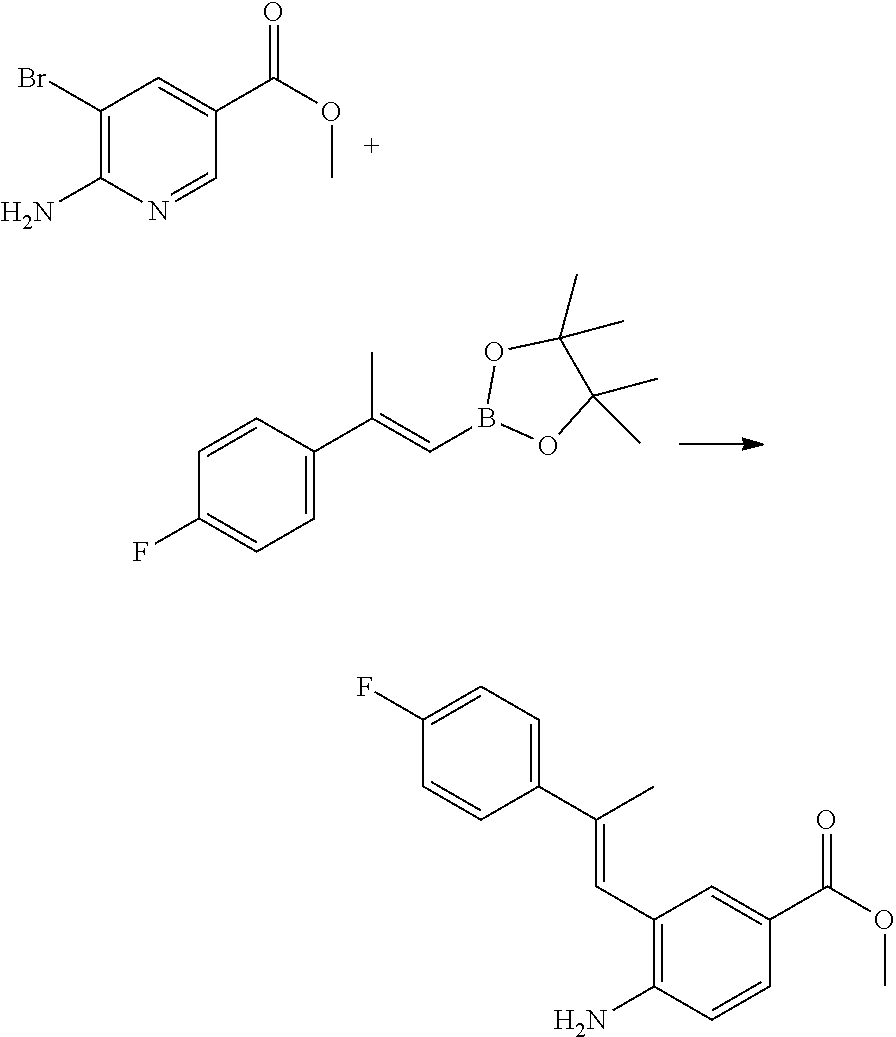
C1(Br)=C(N)N=CC(C(OC)=O)=C1.C1=CC(C(=CB2OC(C)(C)C(C)(C)O2)C)=CC=C1F.C1(F)=CC=C(C(C)=CC2=C(N)C=CC(C(OC)=O)=C2)C=C1
